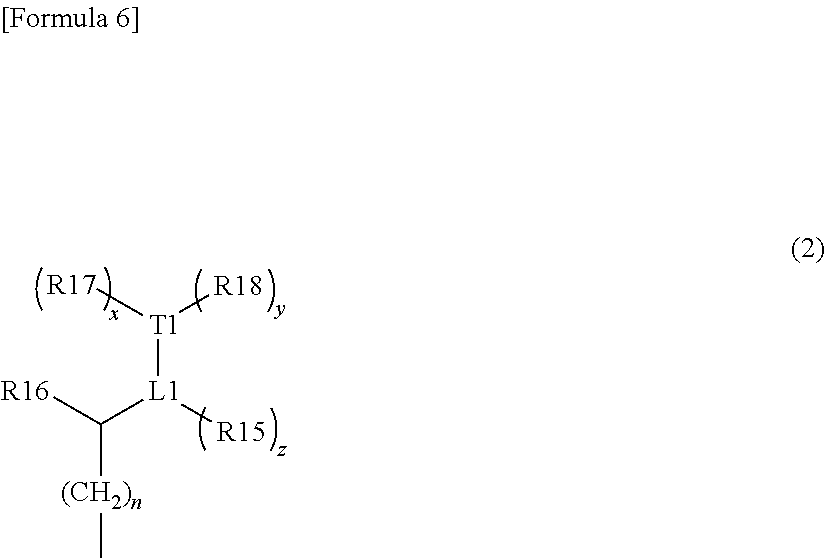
[R17][T1]([R18])[L1]([R15])C([R16])[(CH2)n]C
